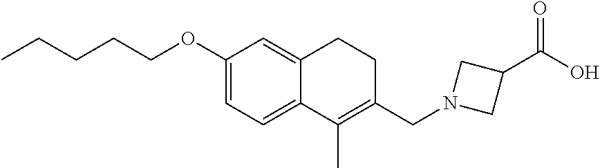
C1(OCCCCC)=CC=C2C(=C1)CCC(CN1CC(C(O)=O)C1)=C2C
